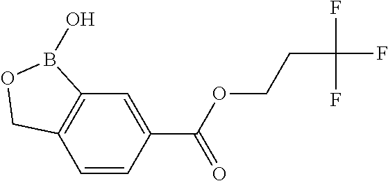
C12=C(C=CC(C(OCCC(F)(F)F)=O)=C1)COB2O
